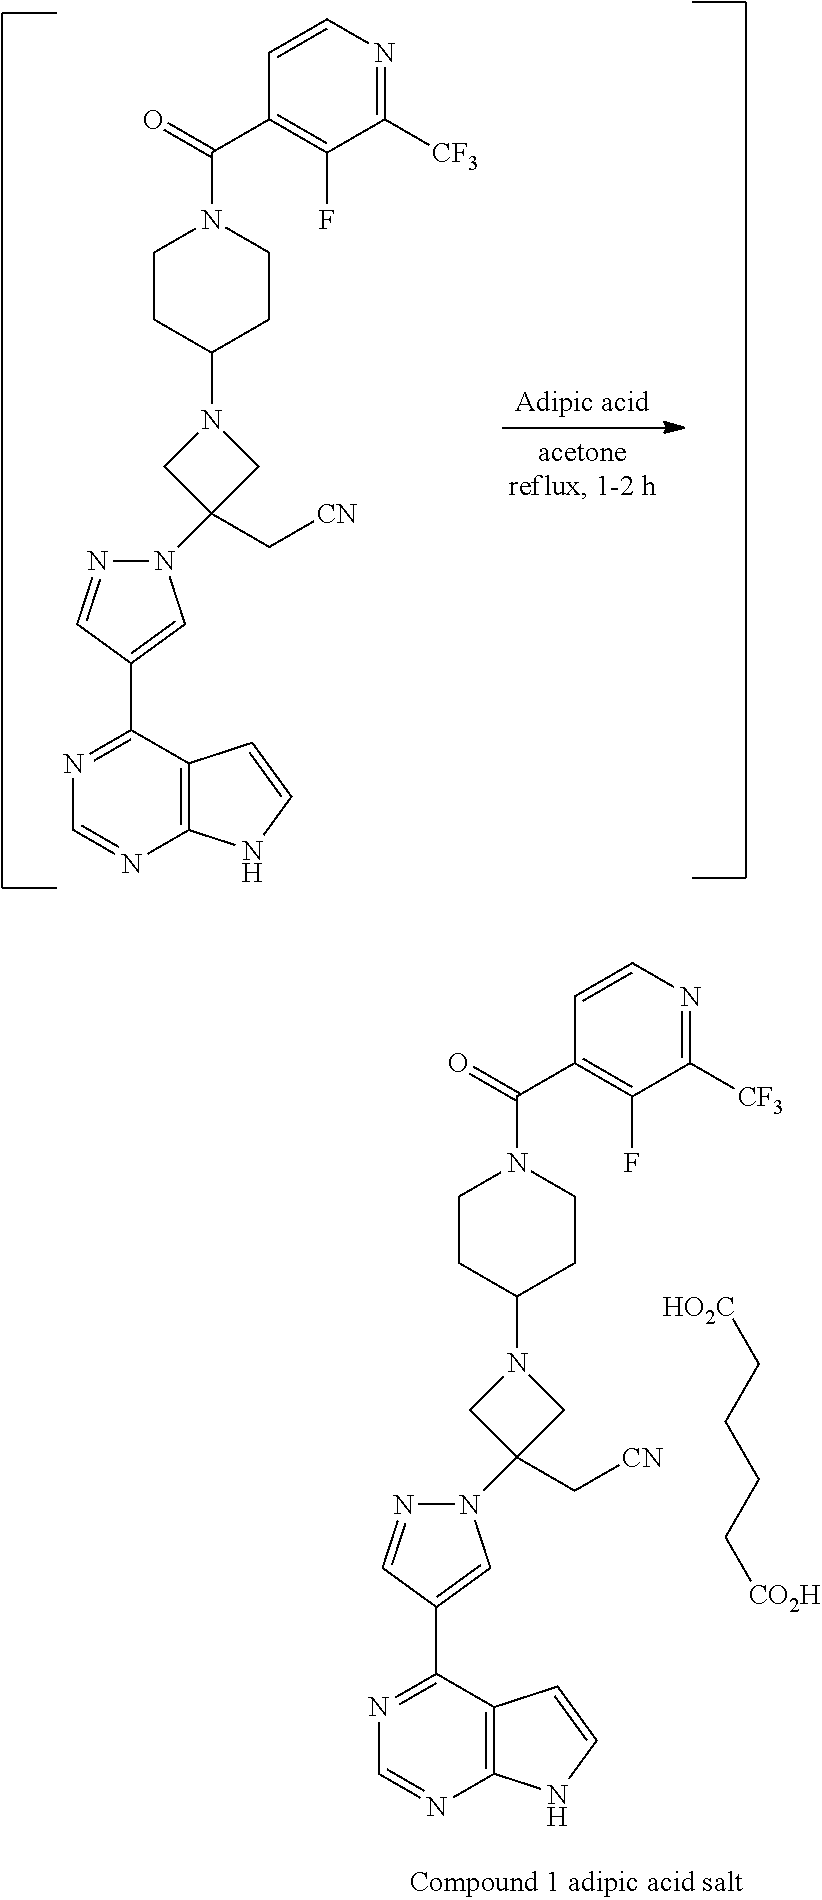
C1(N2CC(N3N=CC(C4=NC=NC5=C4C=CN5)=C3)(C[CN])C2)CCN(C(=O)C2=C(F)C([CF3])=NC=C2)CC1.[CO2H]CCCC[HO2C].C1(N2CC(N3N=CC(C4=NC=NC5=C4C=CN5)=C3)(C[CN])C2)CCN(C(=O)C2=C(F)C([CF3])=NC=C2)CC1
